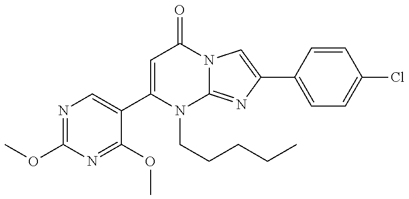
C1(OC)=NC=C(C2=CC(=O)N3C(=NC(C4=CC=C(Cl)C=C4)=C3)N2CCCCC)C(OC)=N1
